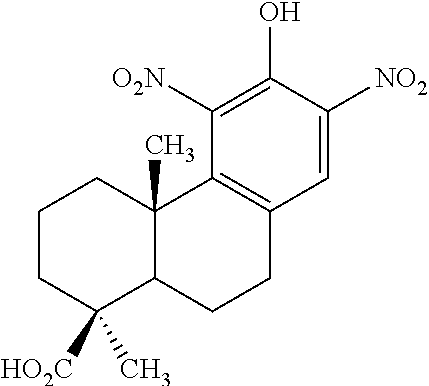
C1CC(C)([HO2C])C2C(C)(C1)C1=C(CC2)C=C([NO2])C(O)=C1[O2N]
